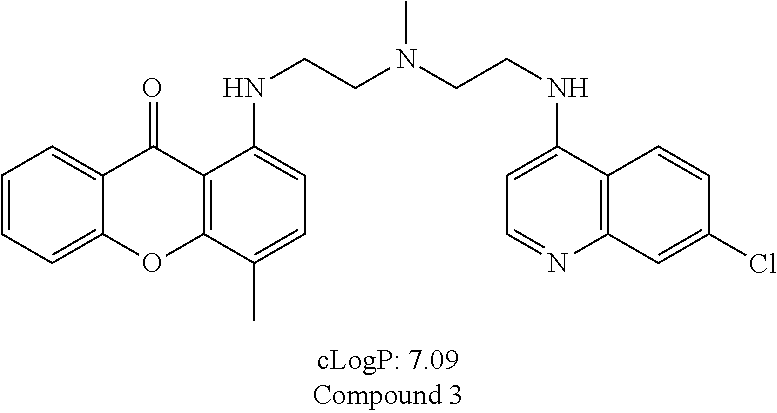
C1=CC=C2C(=C1)C(=O)C1=C(O2)C(C)=CC=C1NCCN(CCNC1=CC=NC2=C1C=CC(Cl)=C2)C
